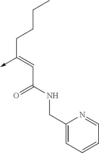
C(C(NCC1=CC=CC=N1)=O)=C(CCCC)->C
